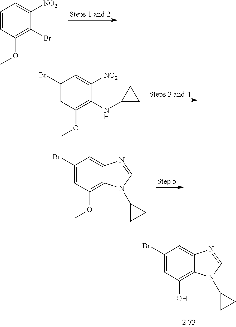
C1=CC(OC)=C(Br)C([NO2])=C1.C1(Br)=CC(OC)=C(NC2CC2)C([NO2])=C1.C1(Br)=CC(OC)=C2C(=C1)N=CN2C1CC1.C1(Br)=CC(O)=C2C(=C1)N=CN2C1CC1
